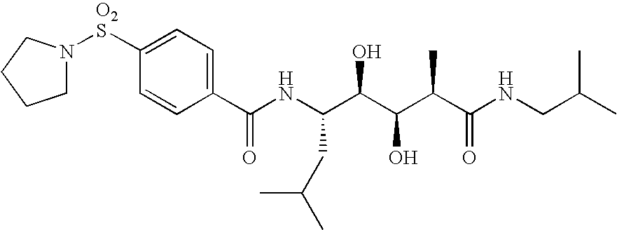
C1N([O2S]C2=CC=C(C(NC(C(C(C(C(NCC(C)C)=O)C)O)O)CC(C)C)=O)C=C2)CCC1
